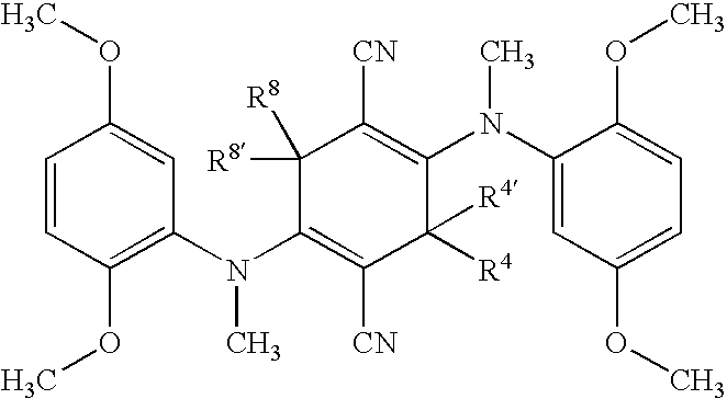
C1=CC(OC)=C(N(C2=C([CN])C([R4])([R4])C(N(C3=CC(OC)=CC=C3OC)C)=C([CN])C2([R8])[R8])C)C=C1OC
